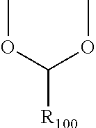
C([R100])(OC)OC
